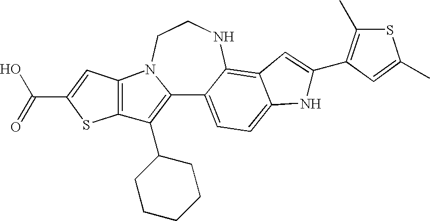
C12=C(C3CCCCC3)C3=C(N1CCNC1=C4C(=CC=C21)NC(C1=C(C)SC(C)=C1)=C4)C=C(C(O)=O)S3
